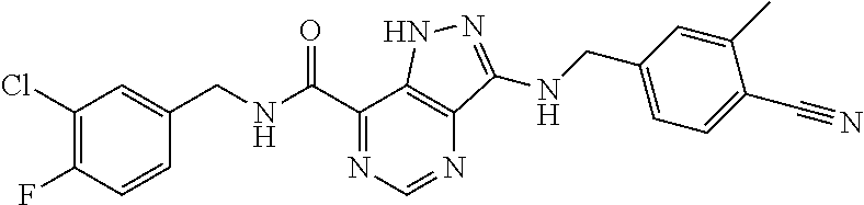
C1(Cl)=C(F)C=CC(CNC(C2=NC=NC3=C2NN=C3NCC2=CC=C(C#N)C(C)=C2)=O)=C1
